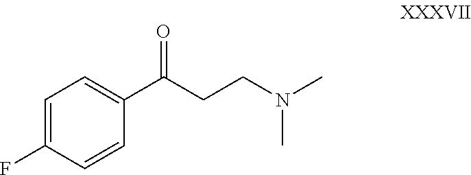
C1=C(F)C=CC(C(=O)CCN(C)C)=C1
